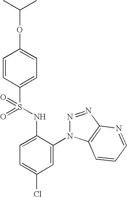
C1=CC(S(NC2=CC=C(Cl)C=C2N2N=NC3=C2C=CC=N3)(=O)=O)=CC=C1OC(C)C
